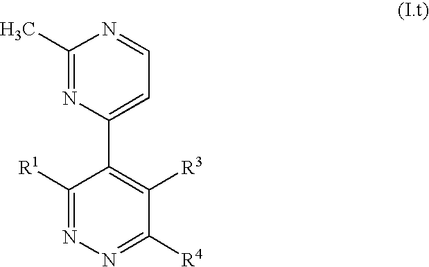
C1(C2=CC=NC(C)=N2)=C([R3])C([R4])=NN=C1[R1]
